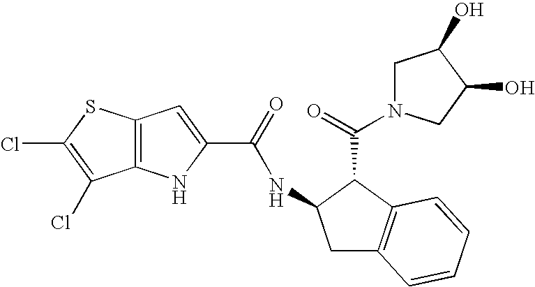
C12=C(NC(C(=O)NC3CC4=C(C3C(=O)N3CC(O)C(O)C3)C=CC=C4)=C1)C(Cl)=C(Cl)S2
